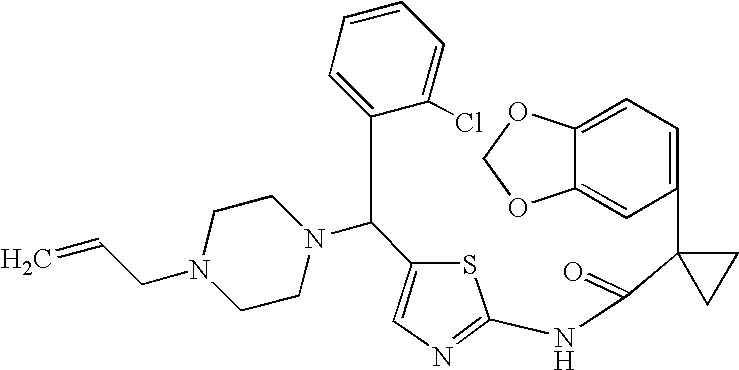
C1=C2C(=CC(C3(C(=O)NC4=NC=C(C(N5CCN(CC=C)CC5)C5=CC=CC=C5Cl)S4)CC3)=C1)OCO2
